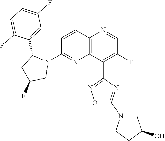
C1=CC2=C(N=C1N1C(C3=CC(F)=CC=C3F)CC(F)C1)C(C1=NOC(N3CCC(O)C3)=N1)=C(F)C=N2
